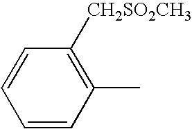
C1=CC=CC(C)=C1[CH2SO2CH3]
